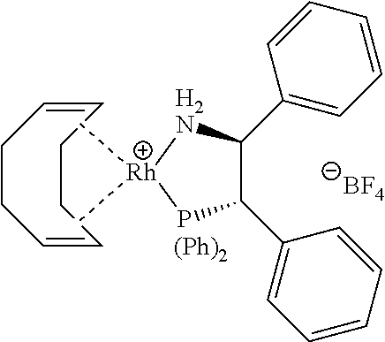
C1(C2=CC=CC=C2)C(C2=CC=CC=C2)[H2N][Rh](C)(C)P1.C1=CCCC=CCC1.[BF4].[(Ph)2]
